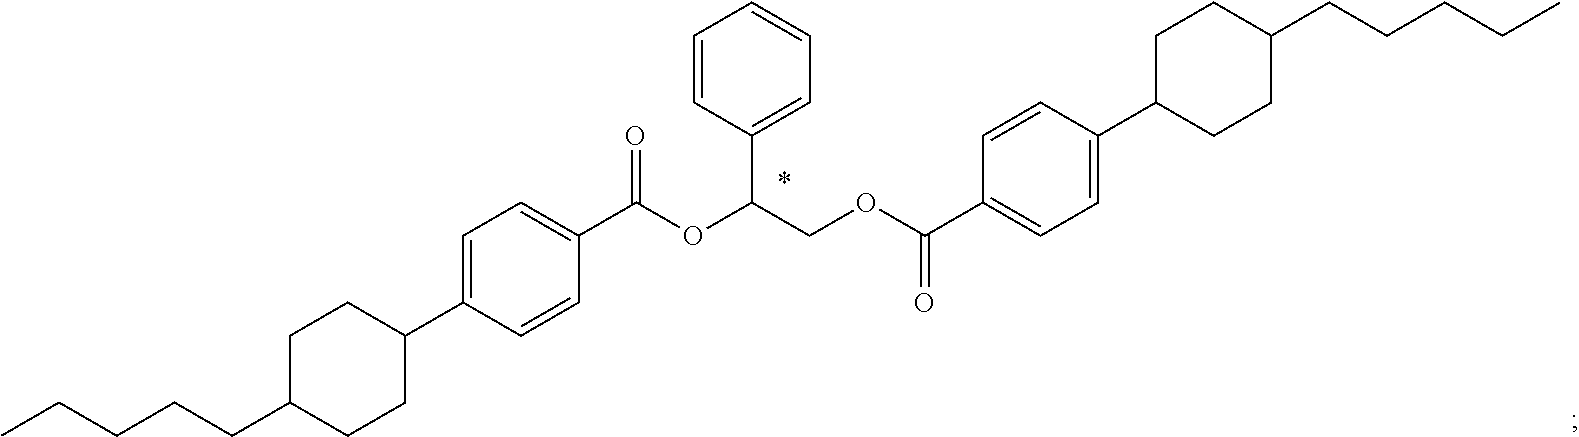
C1(C(OC(COC(C2=CC=C(C3CCC(CCCCC)CC3)C=C2)=O)C2=CC=CC=C2)=O)=CC=C(C2CCC(CCCCC)CC2)C=C1
